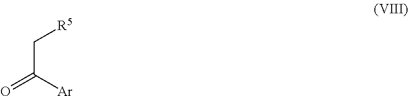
C(C([Ar])=O)[R5]
